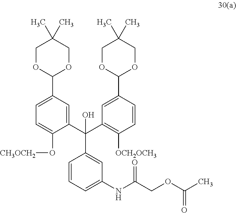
C1=CC=C(NC(COC(C)=O)=O)C=C1C(C1=CC(C2OCC(C)(C)CO2)=CC=C1O[CH3OCH2])(C1=C([OCH2OCH3])C=CC(C2OCC(C)(C)CO2)=C1)O
